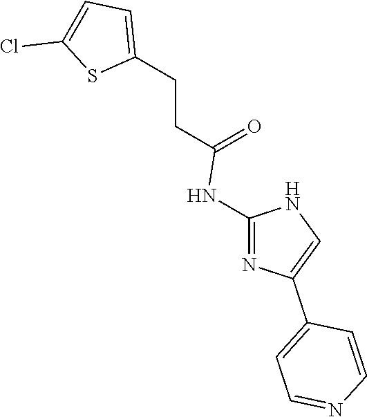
C1(CCC(=O)NC2=NC(C3=CC=NC=C3)=CN2)=CC=C(Cl)S1
